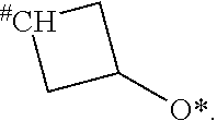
[#CH]1CC([O*])C1
